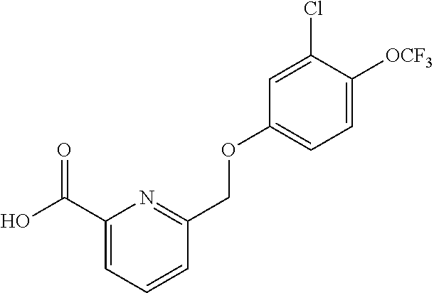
C1(C(O)=O)=CC=CC(COC2=CC=C([OCF3])C(Cl)=C2)=N1
